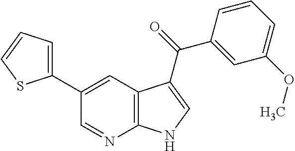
C12=C(C=C(C3=CC=CS3)C=N1)C(C(=O)C1=CC(OC)=CC=C1)=CN2
